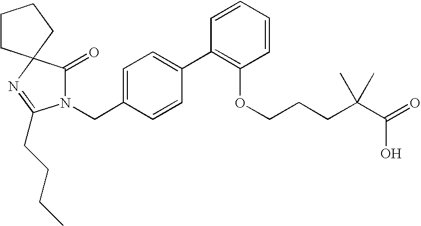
N1(CC2=CC=C(C3=C(OCCCC(C(=O)O)(C)C)C=CC=C3)C=C2)C(=O)C2(N=C1CCCC)CCCC2
